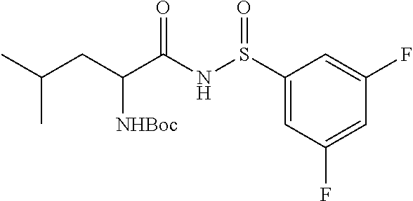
C1(S(NC(C(CC(C)C)[NHBoc])=O)=O)=CC(F)=CC(F)=C1
